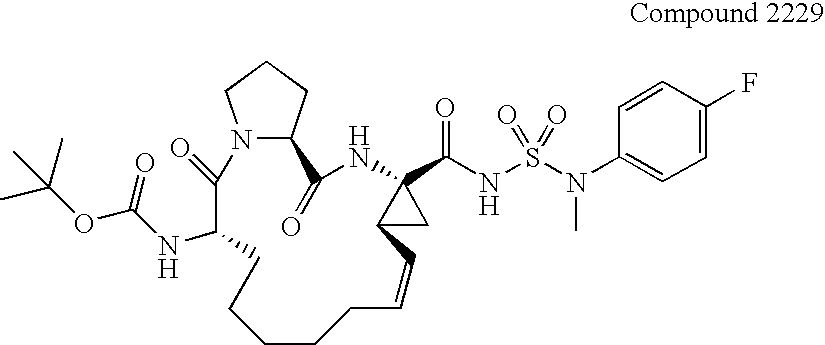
CC(OC(=O)NC1C(=O)N2C(CCC2)C(=O)NC2(C(NS(N(C3=CC=C(F)C=C3)C)(=O)=O)=O)C(C2)C=CCCCCC1)(C)C
